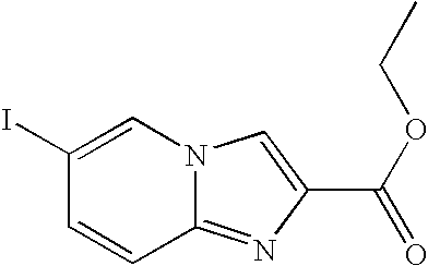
C1(I)=CN2C(=NC(C(OCC)=O)=C2)C=C1
